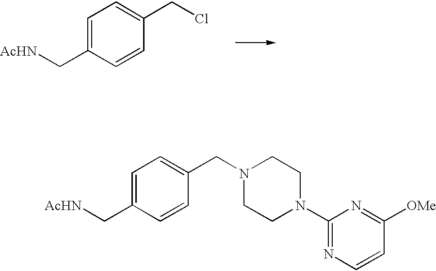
C1=C(C[AcHN])C=CC(CN2CCN(C3=NC=CC([OMe])=N3)CC2)=C1.C1=C(C[AcHN])C=CC(CCl)=C1
